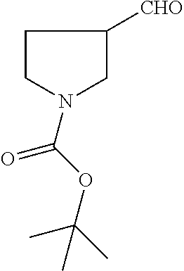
N1(C(OC(C)(C)C)=O)CC([CHO])CC1
